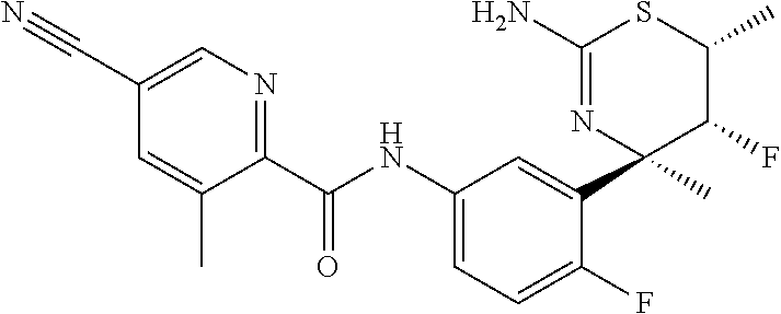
C1(C(NC2=CC=C(F)C(C3(C)C(F)C(C)SC(N)=N3)=C2)=O)=NC=C(C#N)C=C1C
